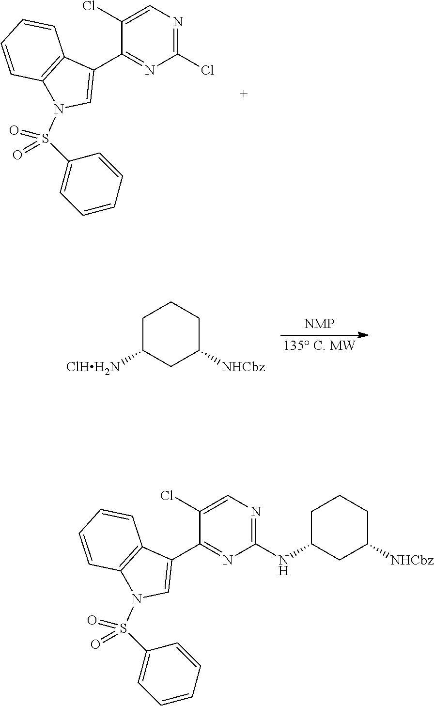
C1(Cl)=CN=C(Cl)N=C1C1=CN(S(C2=CC=CC=C2)(=O)=O)C2=C1C=CC=C2.C1C([ClHH2N])CC([NHCbz])CC1.C1(Cl)=CN=C(NC2CC([NHCbz])CCC2)N=C1C1=CN(S(C2=CC=CC=C2)(=O)=O)C2=C1C=CC=C2
